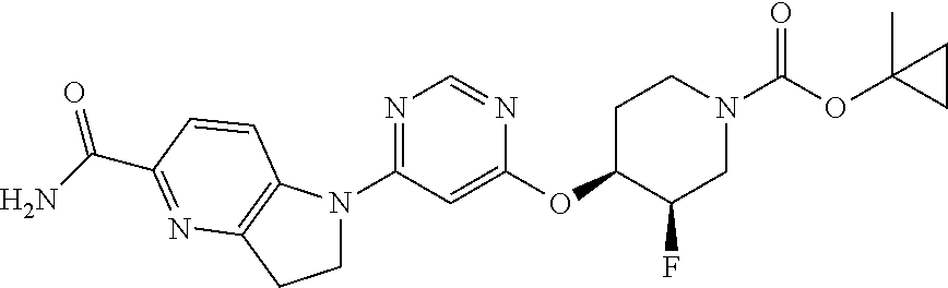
C1(OC2C(F)CN(C(OC3(C)CC3)=O)CC2)=CC(N2CCC3=C2C=CC(C(=O)N)=N3)=NC=N1
